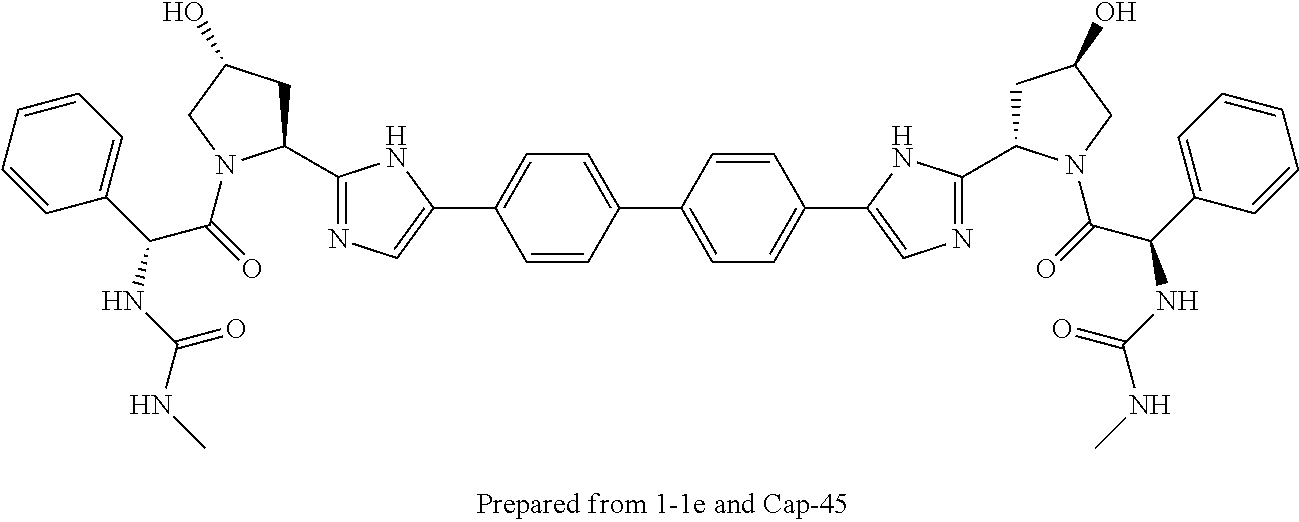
C1=CC=CC=C1C(C(=O)N1C(C2=NC=C(C3=CC=C(C4=CC=C(C5=CN=C(C6CC(O)CN6C(=O)C(C6=CC=CC=C6)NC(NC)=O)N5)C=C4)C=C3)N2)CC(O)C1)NC(NC)=O
